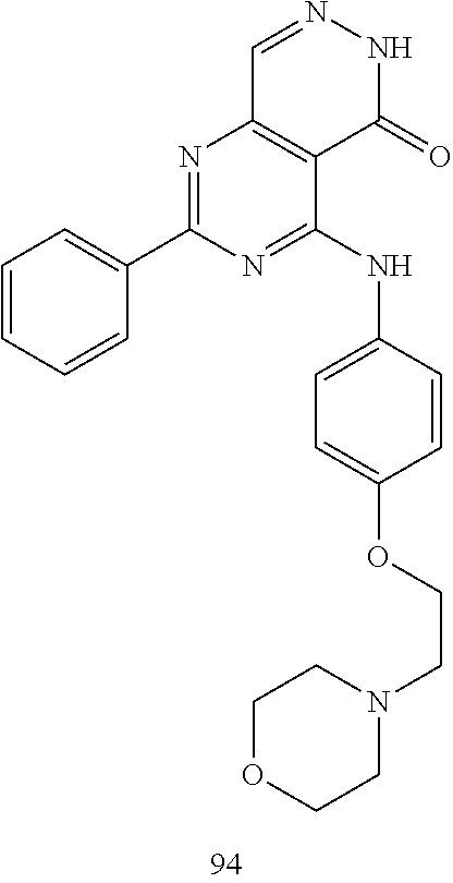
C1=NNC(=O)C2=C1N=C(C1=CC=CC=C1)N=C2NC1=CC=C(OCCN2CCOCC2)C=C1
